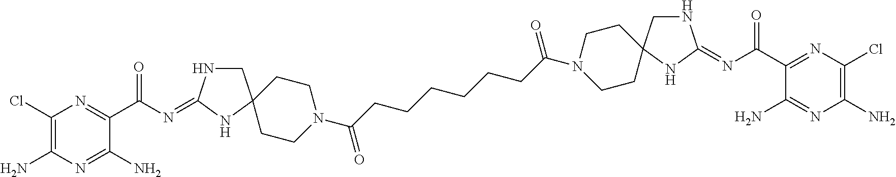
C1(Cl)=C(N)N=C(N)C(C(N=C2NCC3(N2)CCN(C(CCCCCCC(N2CCC4(CNC(=NC(=O)C5=NC(Cl)=C(N)N=C5N)N4)CC2)=O)=O)CC3)=O)=N1
